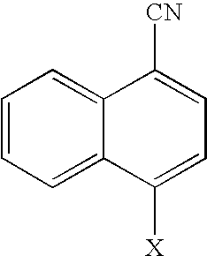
C1=CC=C2C(=C1)C([CN])=CC=C2[X]
